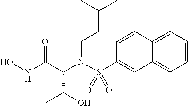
ONC(C(N(S(=O)(=O)C1=CC2=CC=CC=C2C=C1)CCC(C)C)C(O)C)=O
